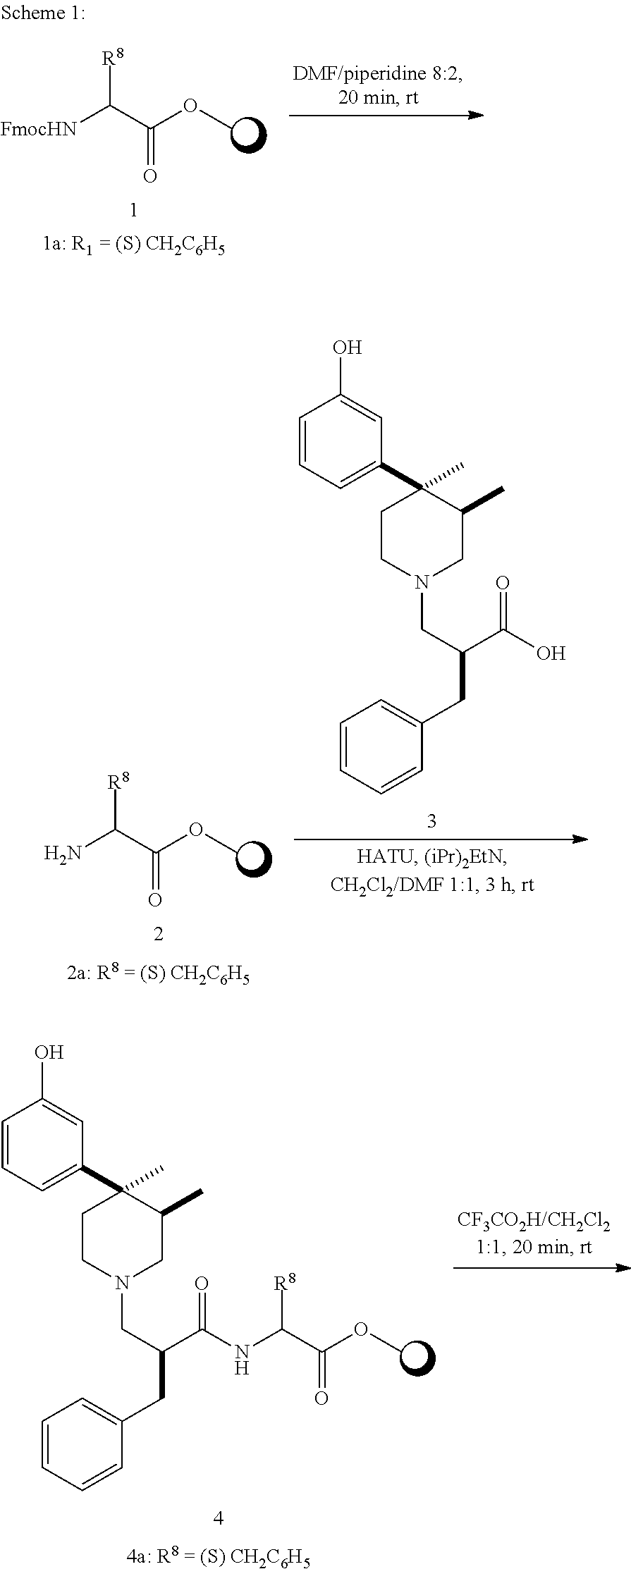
NC(C(OC)=O)[R8].C1=CC=C(C2(C)CCN(CC(C(O)=O)CC3=CC=CC=C3)CC2C)C=C1O.[FmocHN]C(C(OC)=O)[R8].C1=CC=C(C2(C)CCN(CC(C(=O)NC(C(OC)=O)[R8])CC3=CC=CC=C3)CC2C)C=C1O
